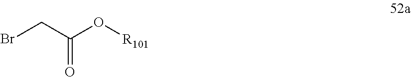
BrCC(O[R101])=O
